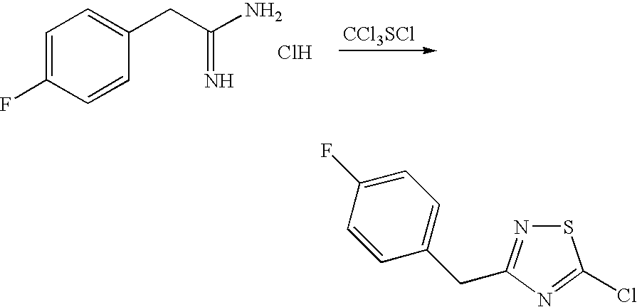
[CCl3SCl].C1=C(F)C=CC(CC(N)=N)=C1.Cl.C1(CC2=NSC(Cl)=N2)=CC=C(F)C=C1
